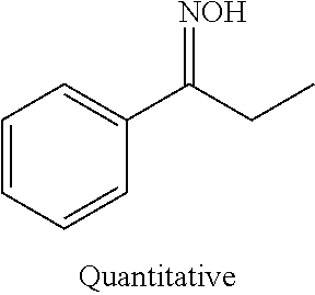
C1=CC=CC(C(CC)=[NOH])=C1
